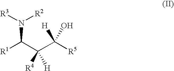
[R1]C(C(C([R5])([H])O)([R4])[H])N([R3])[R2]
